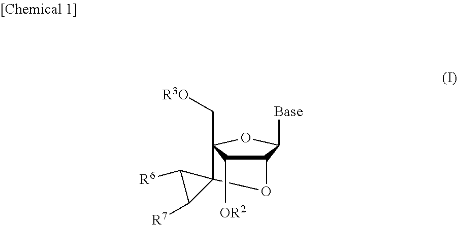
C12C([Base])OC(C[R3O])(C3(O1)C([R6])C3[R7])C2[OR2]
